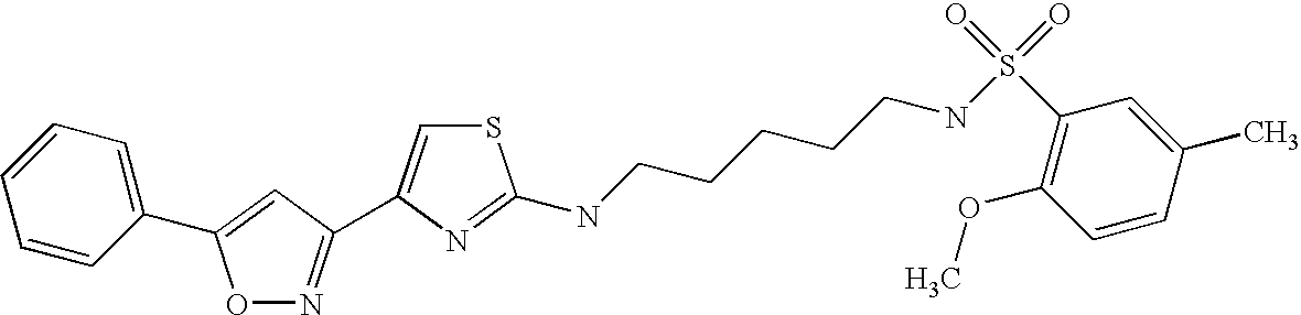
C1=CC(C2=CC(C3=CSC(NCCCCCNS(=O)(=O)C4=C(OC)C=CC(C)=C4)=N3)=NO2)=CC=C1
